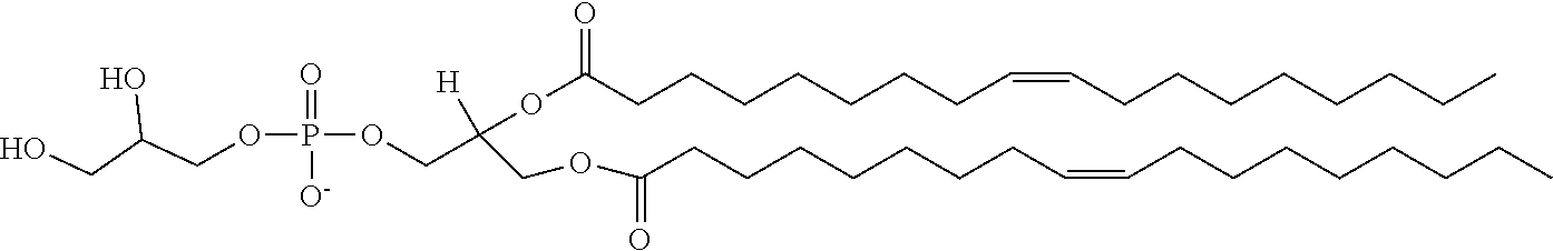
O(C(CCCCCCCC=CCCCCCCCC)=O)C(COP(OCC(CO)O)(=O)[O-])([H])COC(=O)CCCCCCCC=CCCCCCCCC
